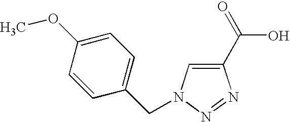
C1(CN2C=C(C(=O)O)N=N2)=CC=C(OC)C=C1
